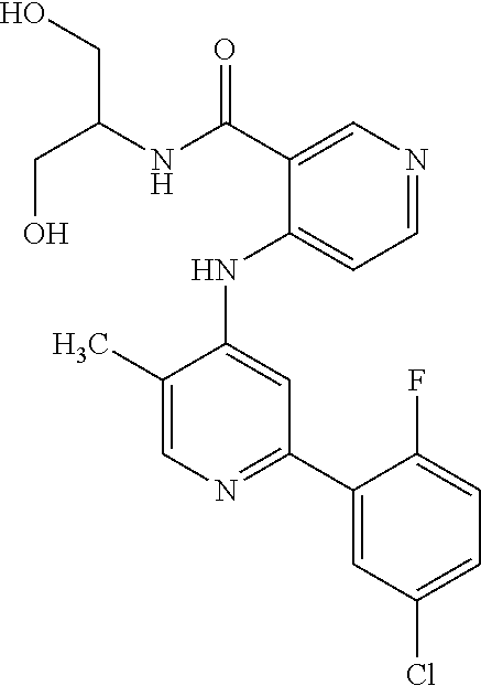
C1(NC2=CC(C3=CC(Cl)=CC=C3F)=NC=C2C)=CC=NC=C1C(NC(CO)CO)=O
